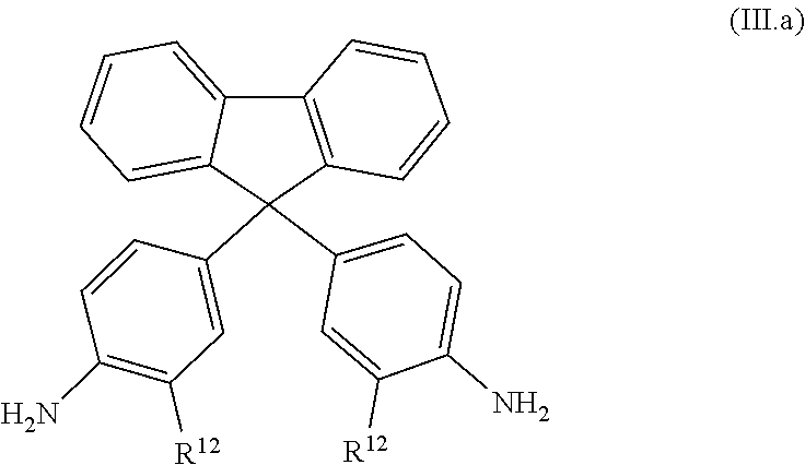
C1=C(N)C([R12])=CC(C2(C3=CC([R12])=C(N)C=C3)C3=CC=CC=C3C3=C2C=CC=C3)=C1
